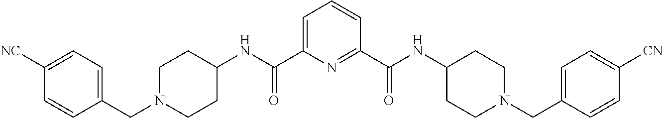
C1=C(C(NC2CCN(CC3=CC=C([NC])C=C3)CC2)=O)N=C(C(NC2CCN(CC3=CC=C([CN])C=C3)CC2)=O)C=C1
